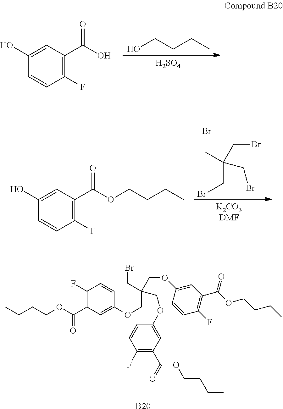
C1(F)=C(C(O)=O)C=C(O)C=C1.[H2SO4].OCCCC.BrCC(CBr)(CBr)CBr.C1(F)=C(C(=O)OCCCC)C=C(O)C=C1.[B20].BrCC(COC1=CC(C(=O)OCCCC)=C(F)C=C1)(COC1=CC(C(=O)OCCCC)=C(F)C=C1)COC1=CC(C(=O)OCCCC)=C(F)C=C1
